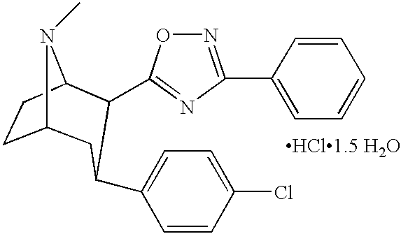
C12CCC(N1C)C(C1=NC(C3=CC=CC=C3)=NO1)C(C1=CC=C(Cl)C=C1)C2.[HCl1.5 H2O]
